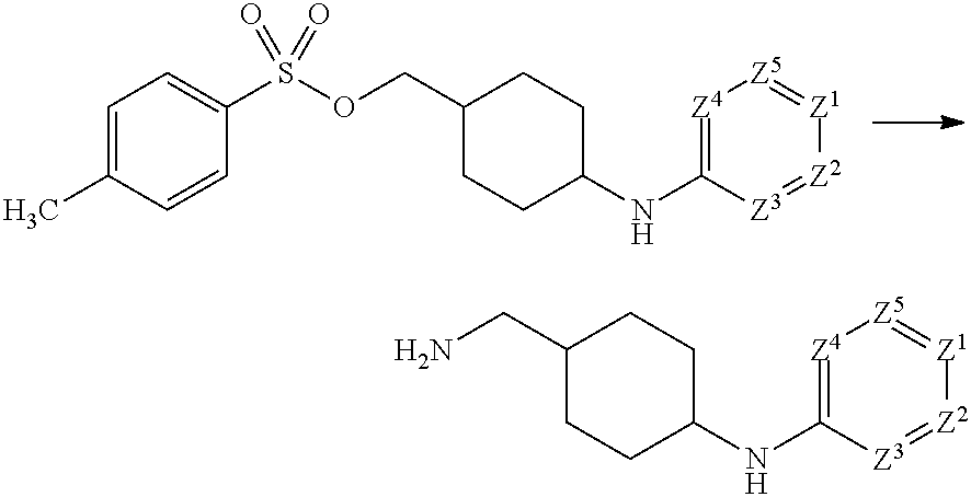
[Z4]1=C(NC2CCC(COS(C3=CC=C(C)C=C3)(=O)=O)CC2)[Z3]=[Z2][Z1]=[Z5]1.[Z4]1=C(NC2CCC(CN)CC2)[Z3]=[Z2][Z1]=[Z5]1
